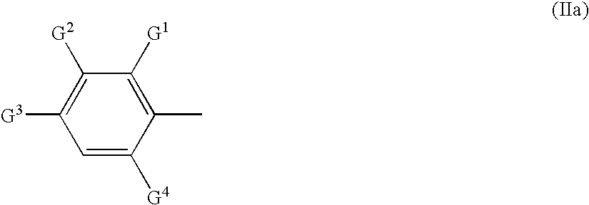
C1=C([G4])C(C)=C([G1])C([G2])=C1[G3]
